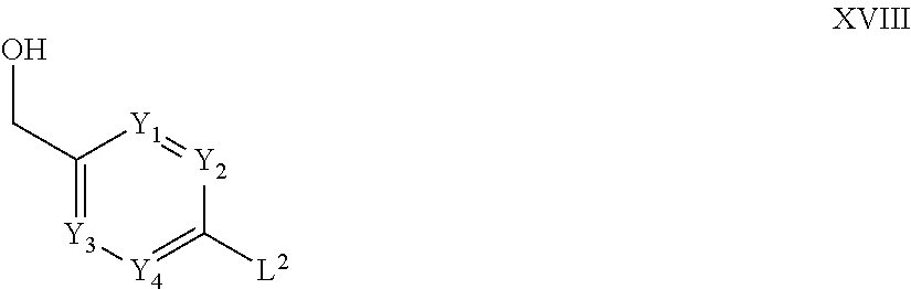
C1(CO)=[Y3][Y4]=C([L2])[Y2]=[Y1]1
